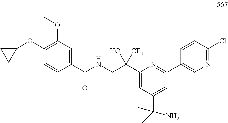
C1(C(NCC(C2=CC(C(C)(N)C)=CC(C3=CN=C(Cl)C=C3)=N2)(O)[CF3])=O)=CC(OC)=C(OC2CC2)C=C1
